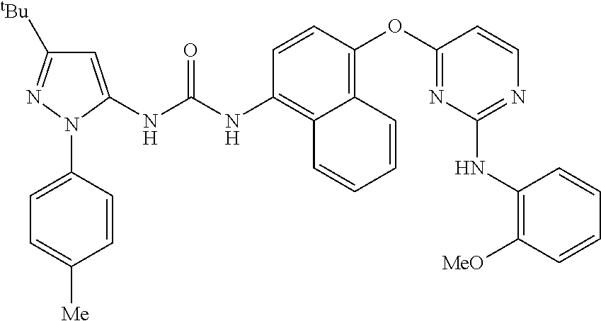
C1=CN=C(NC2=C([MeO])C=CC=C2)N=C1OC1=C2C(=C(NC(NC3=CC([tBu])=NN3C3=CC=C([Me])C=C3)=O)C=C1)C=CC=C2
